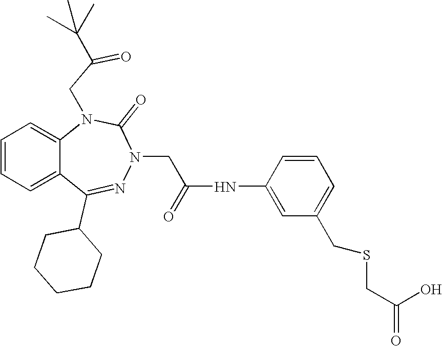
C1=CC=C2C(=C1)N(CC(=O)C(C)(C)C)C(=O)N(CC(NC1=CC(CSCC(O)=O)=CC=C1)=O)N=C2C1CCCCC1
